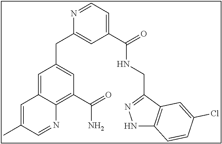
N1=CC=C(C(NCC2=NNC3=C2C=C(Cl)C=C3)=O)C=C1CC1=CC(C(=O)N)=C2C(=C1)C=C(C)C=N2
